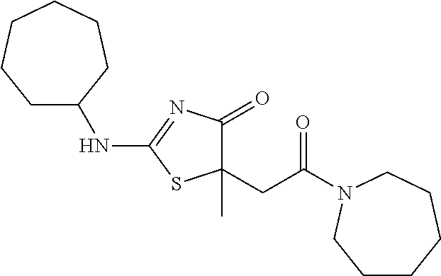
C1(CC(=O)N2CCCCCC2)(C)C(=O)N=C(NC2CCCCCC2)S1
